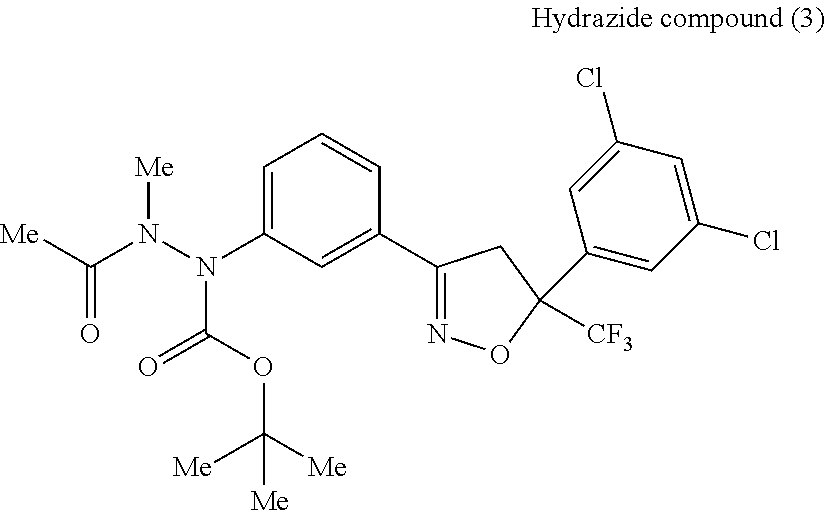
C1=C(N(N(C([Me])=O)[Me])C(OC([Me])([Me])[Me])=O)C=C(C2=NOC([CF3])(C3=CC(Cl)=CC(Cl)=C3)C2)C=C1
